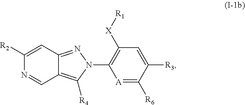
C1([R2])=CC2=NN(C3=C([X][R1])C=C([R3])C([R6])=[A]3)C([R4])=C2C=N1
